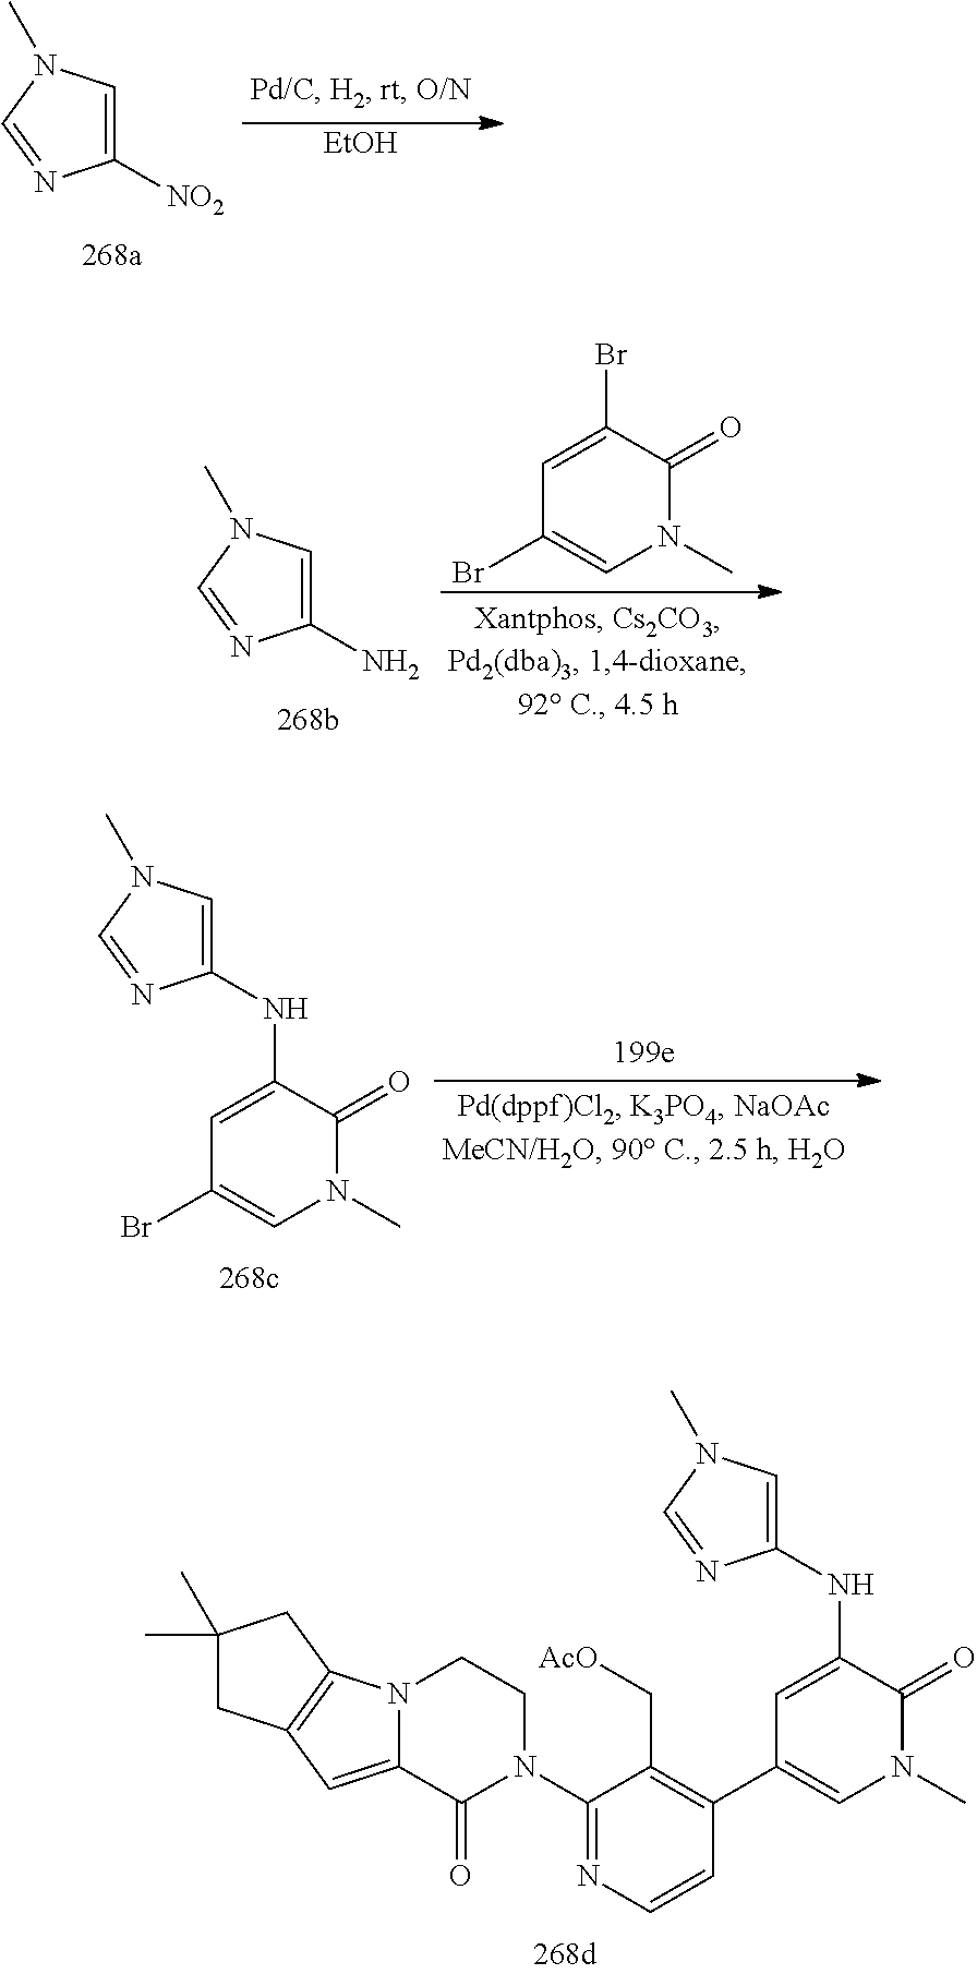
C1([NO2])=CN(C)C=N1.[EtOH].C1(N)=CN(C)C=N1.C1=C(Br)C(=O)N(C)C=C1Br.C1(NC2=CC(Br)=CN(C)C2=O)=CN(C)C=N1.C1(NC2=CC(C3=C(C[AcO])C(N4CCN5C(=CC6=C5CC(C)(C)C6)C4=O)=NC=C3)=CN(C)C2=O)=CN(C)C=N1
